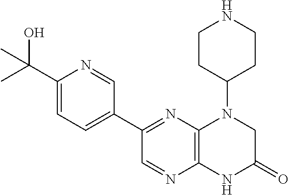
C12=C(N=C(C3=CC=C(C(O)(C)C)N=C3)C=N1)N(C1CCNCC1)CC(=O)N2
